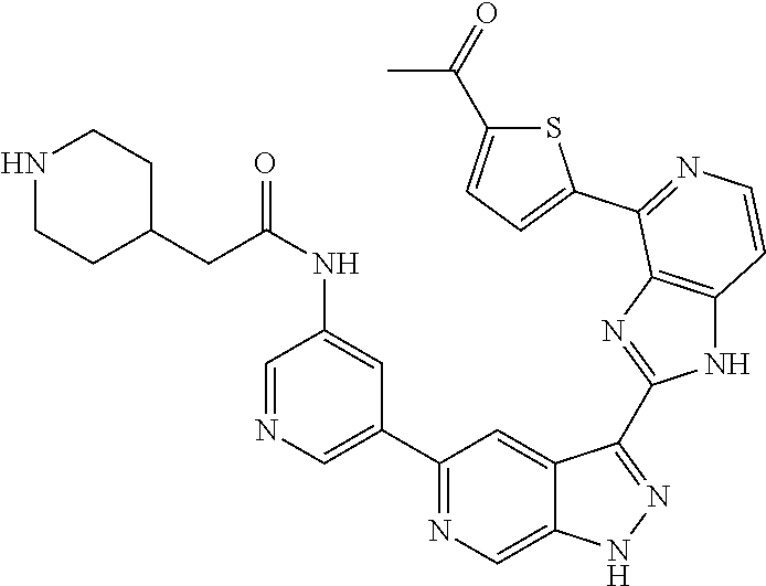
C1(C2=CN=CC(NC(CC3CCNCC3)=O)=C2)=NC=C2C(=C1)C(C1=NC3=C(N1)C=CN=C3C1=CC=C(C(=O)C)S1)=NN2
